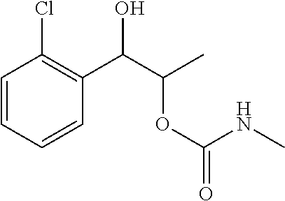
OC(C(OC(=O)NC)C)C1=C(Cl)C=CC=C1
